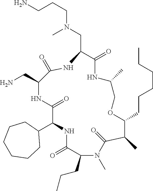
C1(C2NC(=O)C(CCC)N(C)C(=O)C(C)C(CCCCCC)OCC(C)NC(=O)C(CN(CCCN)C)NC(=O)C(CN)NC2=O)CCCCCC1
